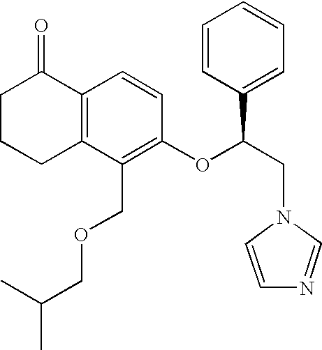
C1C2=C(C(=O)CC1)C=CC(OC(CN1C=CN=C1)C1=CC=CC=C1)=C2COCC(C)C
